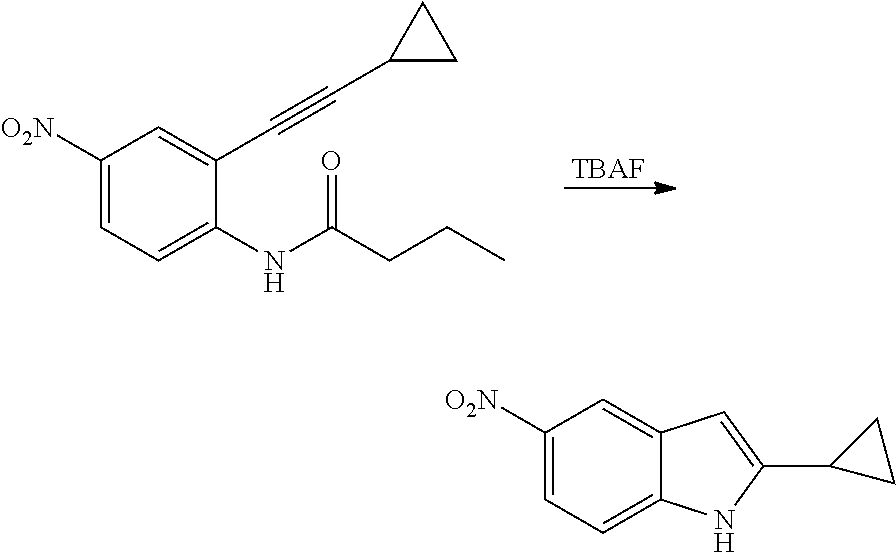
C1([O2N])=CC=C2C(=C1)C=C(C1CC1)N2.C1([O2N])=CC=C(NC(CCC)=O)C(C#CC2CC2)=C1.[TBAF]
